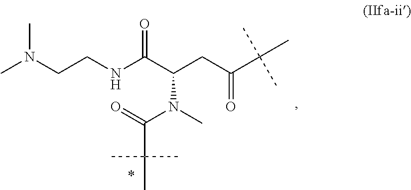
CN(CCNC(C(CC(C(C)(C)C)=O)N(C)C(C(C)(C)C)=O)=O)C
